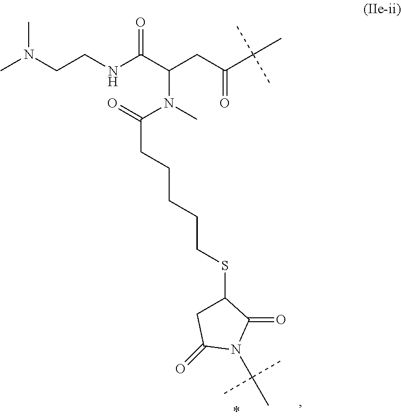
N(CCNC(C(CC(C(C)(C)C)=O)N(C)C(=O)CCCCCSC1CC(=O)N(C(C)(C)C)C1=O)=O)(C)C
